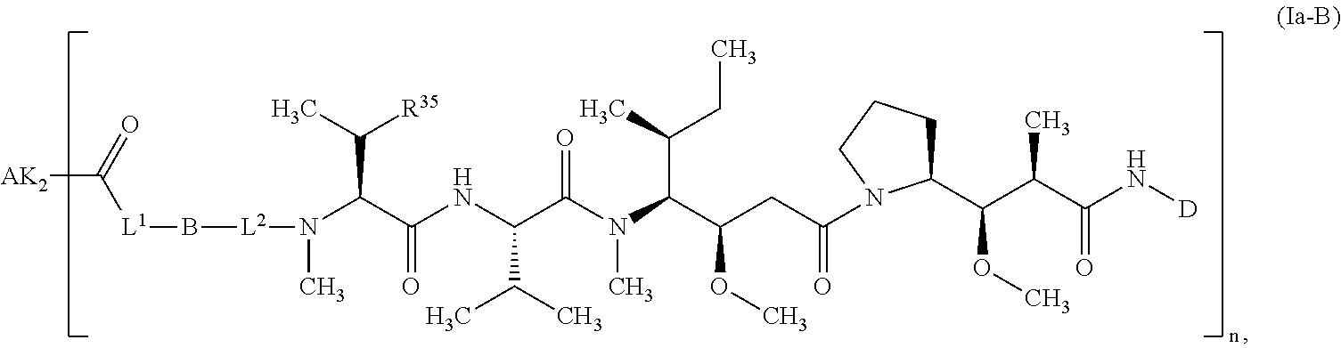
[L1](B[L2]N(C(C(NC(C(N(C(C(CC(=O)N1C(C(C(C(N[D])=O)C)OC)CCC1)OC)C(C)CC)C)=O)C(C)C)=O)C(C)[R35])C)C([AK2])=O
